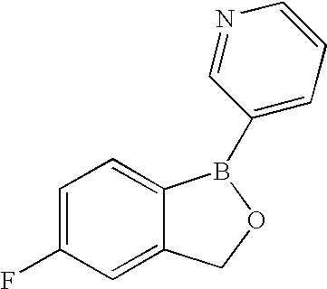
C1=C(F)C=C2C(=C1)B(C1=CC=CN=C1)OC2
